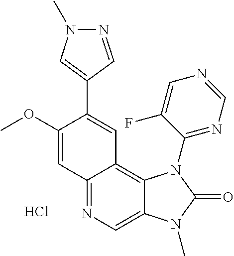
C12=NC=C3C(=C1C=C(C1=CN(C)N=C1)C(OC)=C2)N(C1=NC=NC=C1F)C(=O)N3C.Cl
